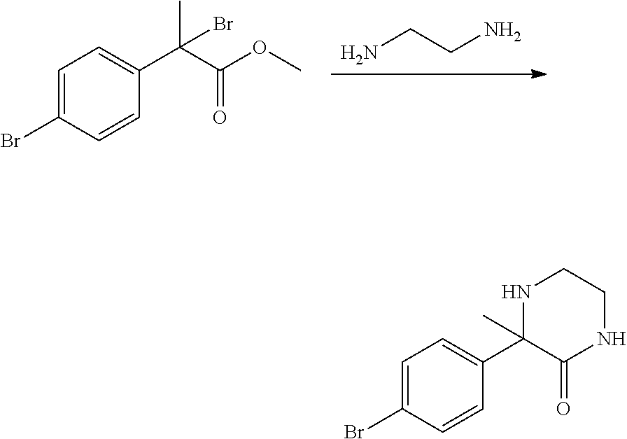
NCCN.C1=C(Br)C=CC(C(C(OC)=O)(C)Br)=C1.C1=C(Br)C=CC(C2(C)C(=O)NCCN2)=C1
